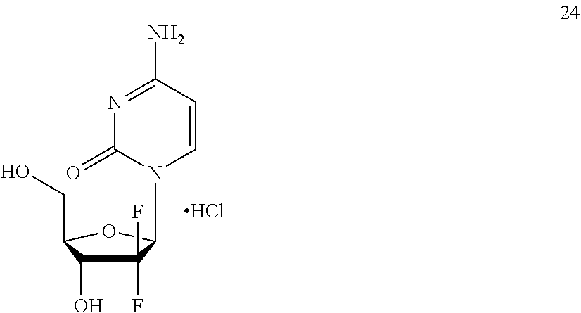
C1(F)(F)C(O)C(CO)OC1N1C(=O)N=C(N)C=C1.Cl
